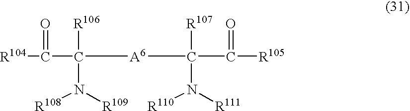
[R104]C(=O)C([R106])(N([R109])[R108])[A6]C([R107])(N([R111])[R110])C(=O)[R105]
